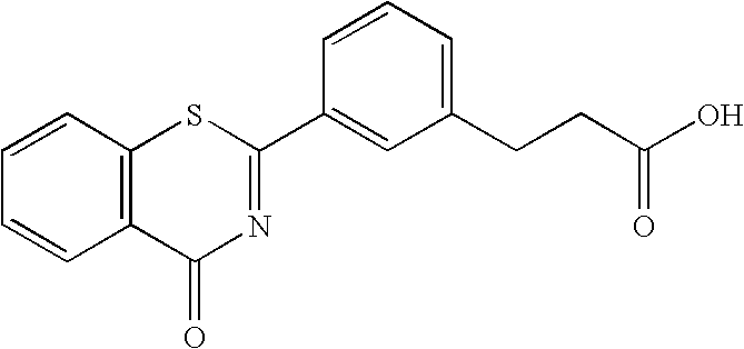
C1=CC2=C(C=C1)C(=O)N=C(C1=CC(CCC(O)=O)=CC=C1)S2
